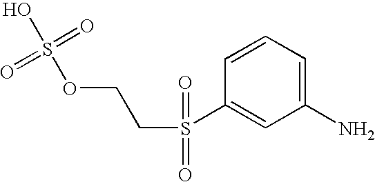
C1=CC=C(N)C=C1S(CCOS(O)(=O)=O)(=O)=O
